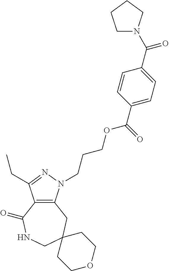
C12=C(N(CCCOC(C3=CC=C(C(=O)N4CCCC4)C=C3)=O)N=C1CC)CC1(CNC2=O)CCOCC1
